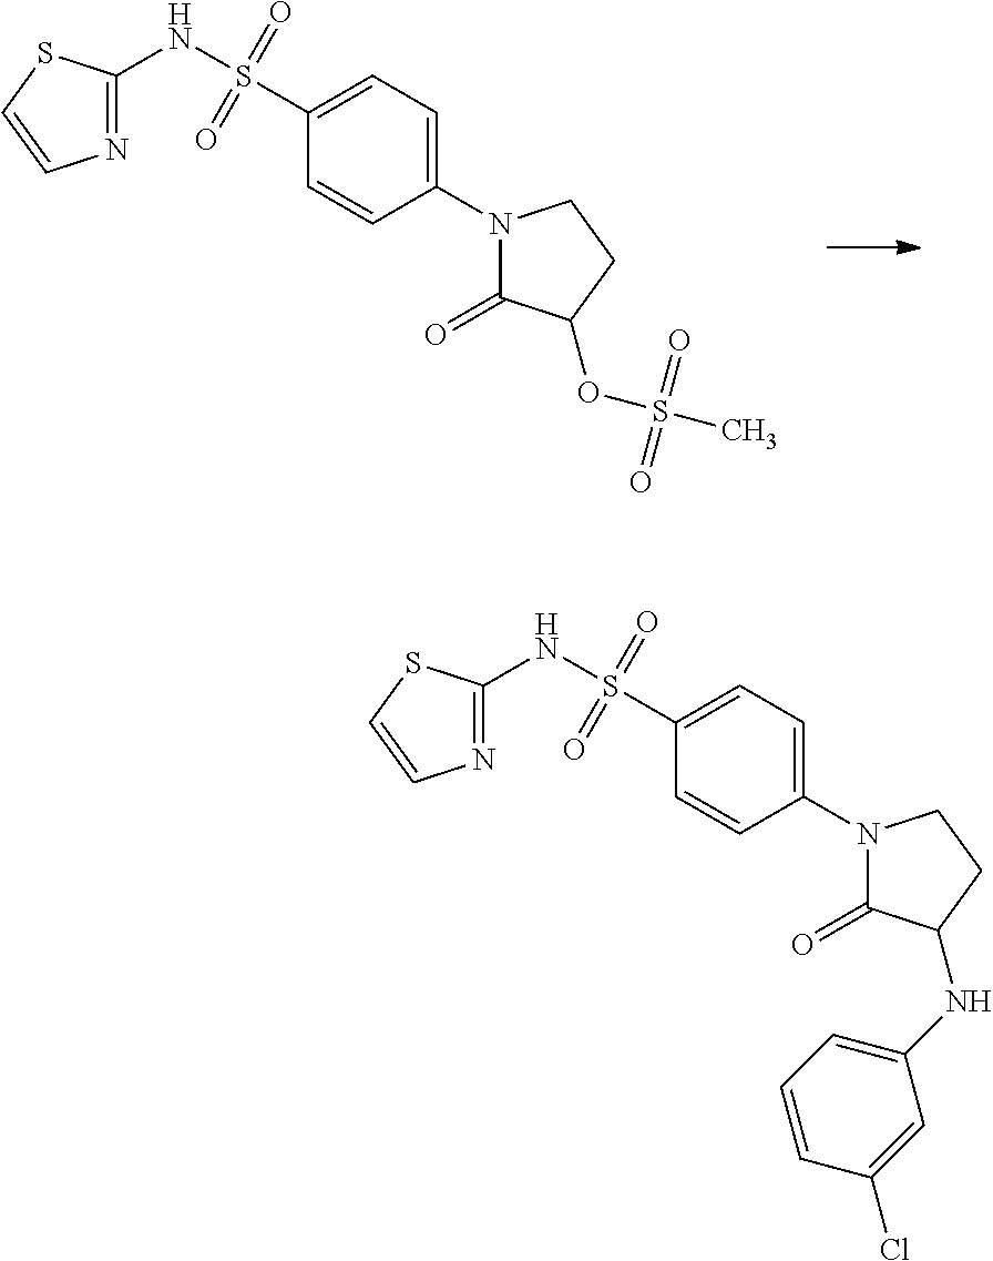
N1=C(NS(=O)(=O)C2=CC=C(N3C(=O)C(OS(=O)(=O)C)CC3)C=C2)SC=C1.N1=C(NS(=O)(=O)C2=CC=C(N3C(=O)C(NC4=CC=CC(Cl)=C4)CC3)C=C2)SC=C1
